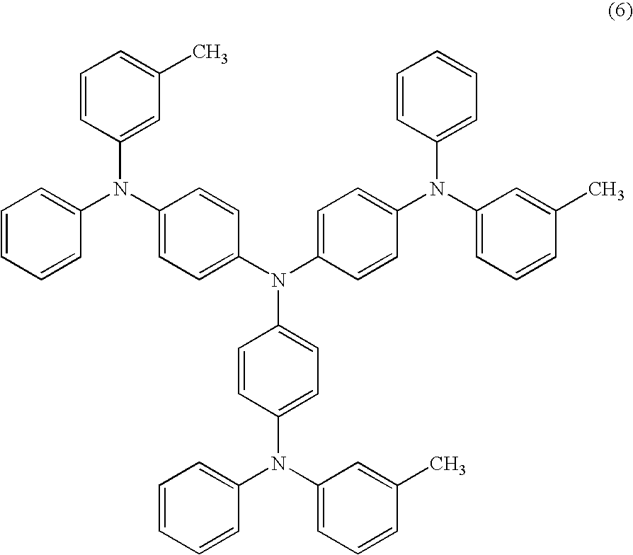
C1=CC=CC(N(C2=CC=C(N(C3=CC=C(N(C4=CC=CC(C)=C4)C4=CC=CC=C4)C=C3)C3=CC=C(N(C4=CC=CC(C)=C4)C4=CC=CC=C4)C=C3)C=C2)C2=CC(C)=CC=C2)=C1
